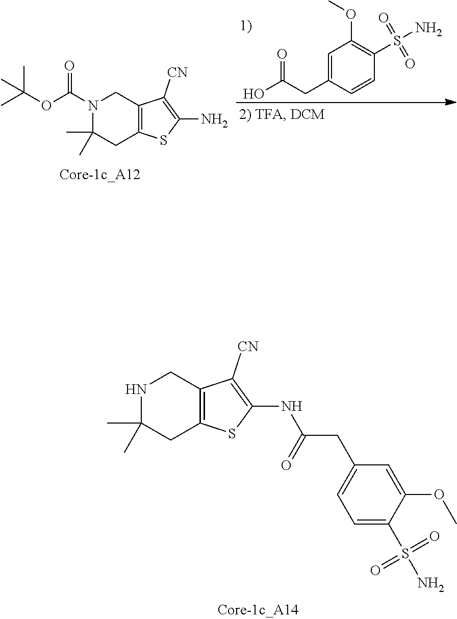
C1=C(CC(O)=O)C=CC(S(N)(=O)=O)=C1OC.N1(C(OC(C)(C)C)=O)C(C)(C)CC2=C(C1)C([CN])=C(N)S2.N1C(C)(C)CC2=C(C1)C([CN])=C(NC(CC1=CC=C(S(N)(=O)=O)C(OC)=C1)=O)S2
